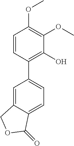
C1=CC(C2=CC=C3C(=C2)COC3=O)=C(O)C(OC)=C1OC
